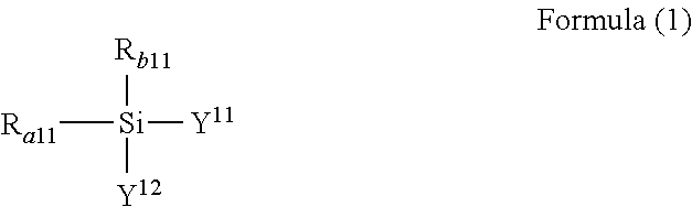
[Ra11][Si]([Y11])([Rb11])[Y12]
